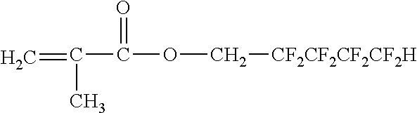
C=C(C)C(=O)OC[CF2CF2CF2CF2H]
